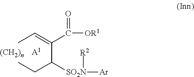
CC=C(C(CC)[SO2N]([Ar])[R2])C(=O)[OR1].[A1]
